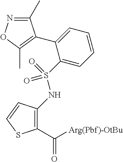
C1(C([Arg(Pbf)-OtBu])=O)=C(NS(=O)(=O)C2=CC=CC=C2C2=C(C)ON=C2C)C=CS1
